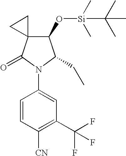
C1=CC([CN])=C(C(F)(F)F)C=C1N1C(CC)C(O[Si](C(C)(C)C)(C)C)C2(C1=O)CC2
